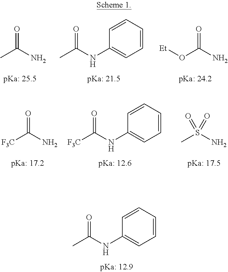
O=C(N)C.O=C(NC1=CC=CC=C1)C.O=C(N)O[Et].O=C(N)[F3C].O=C(NC1=CC=CC=C1)[F3C].O=S(N)(C)=O.O=C(NC1=CC=CC=C1)C
